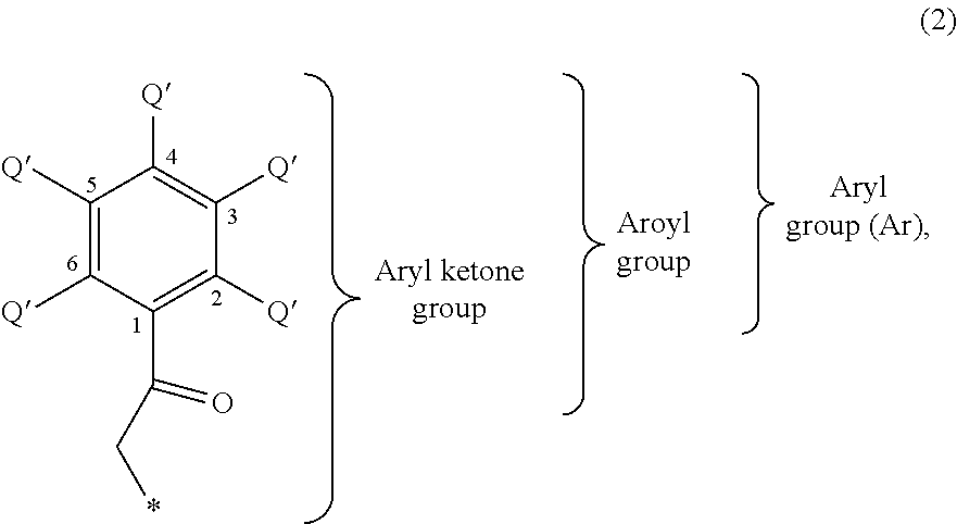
C1([Q])=C([Q])C(C(C*)=O)=C([Q])C([Q])=C1[Q]
